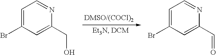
C1=C(Br)C=C(CO)N=C1.C1=C(Br)C=C(C=O)N=C1
